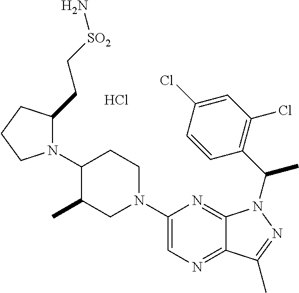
C1=C(Cl)C=CC(C(C)N2C3=NC(N4CCC(N5C(CC[SO2]N)CCC5)C(C)C4)=CN=C3C(C)=N2)=C1Cl.Cl
